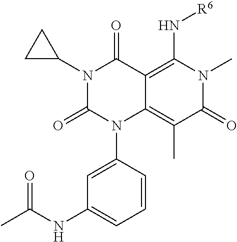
C1(NC(C)=O)=CC=CC(N2C3=C(C)C(=O)N(C)C(N[R6])=C3C(=O)N(C3CC3)C2=O)=C1
